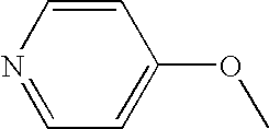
C1=NC=CC(OC)=C1
